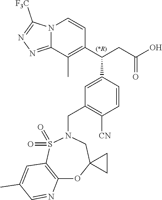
N12C(=NN=C1[F3C])C(C)=C(C(CC(O)=O)C1=CC(CN3S(=O)(=O)C4=C(OC5(C3)CC5)N=CC(C)=C4)=C([CN])C=C1)C=C2
